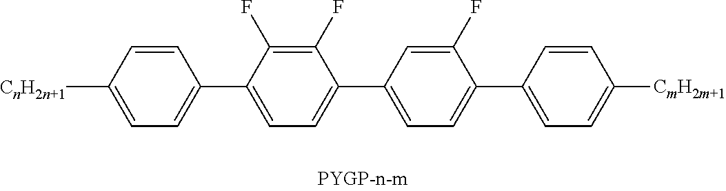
C1=C([CnH2n+1])C=CC(C2=CC=C(C3=CC=C(C4=CC=C([CmH2m+1])C=C4)C(F)=C3)C(F)=C2F)=C1
